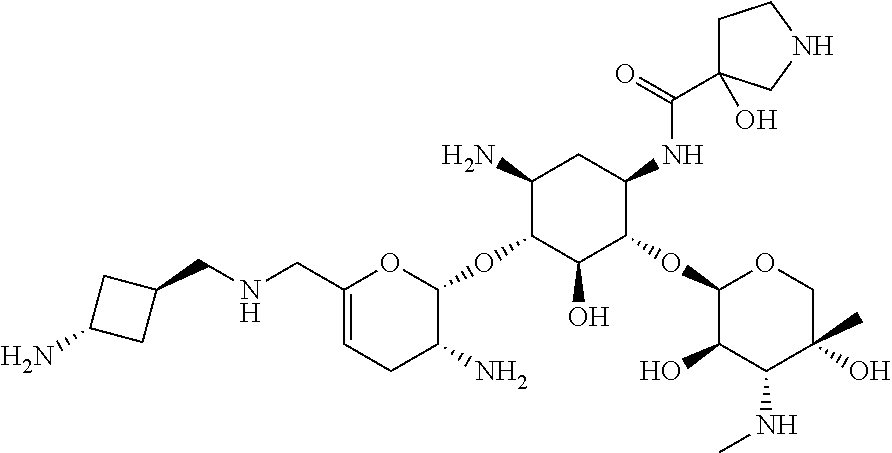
C1(CNCC2CC(N)C2)=CCC(N)C(OC2C(O)C(OC3C(O)C(NC)C(O)(C)CO3)C(NC(C3(O)CCNC3)=O)CC2N)O1
